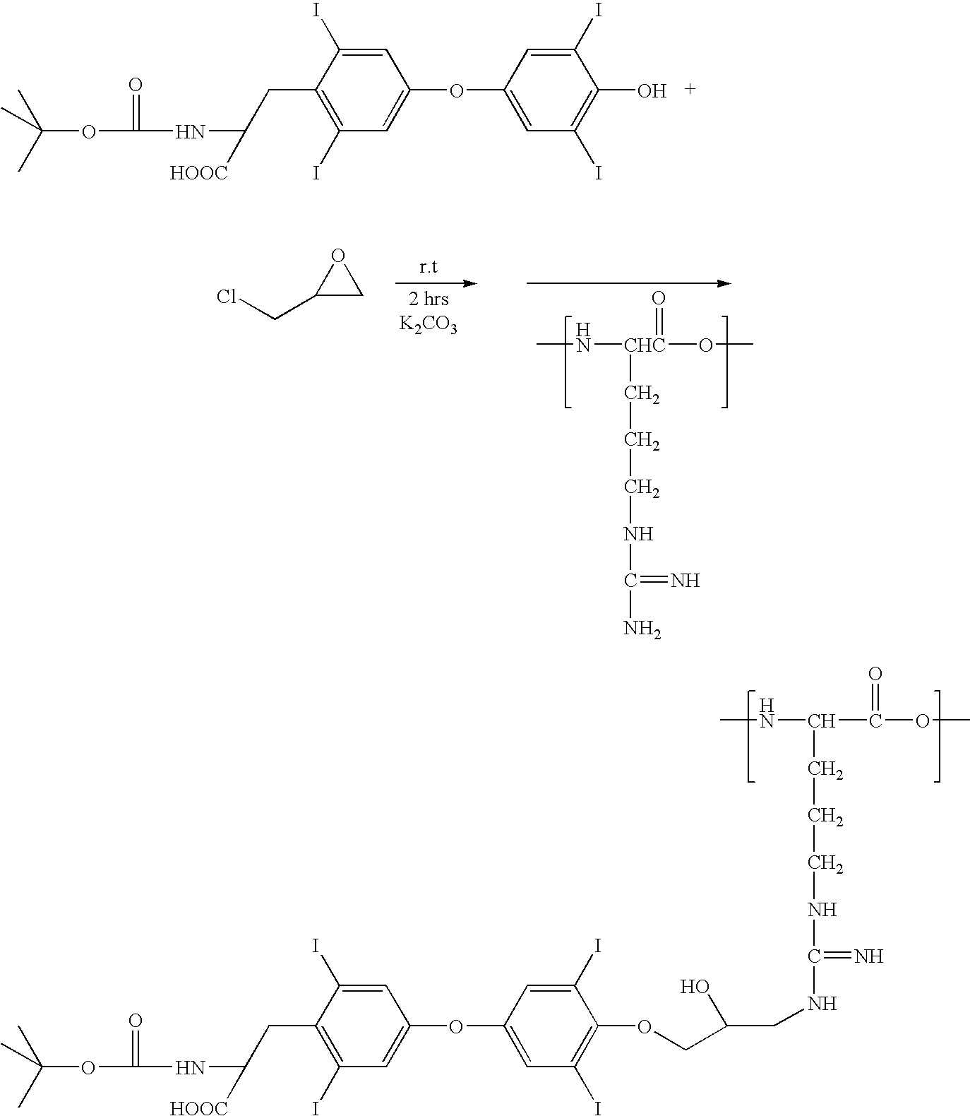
ClCC1CO1.CN[CHC](OC)(=O)CCCNC(N)=N.C(OC(=O)NC(CC1=C(I)C=C(OC2=CC(I)=C(O)C(I)=C2)C=C1I)[HOOC])(C)(C)C.CNC(CCCNC(NCC(COC1=C(I)C=C(OC2=CC(I)=C(CC(NC(OC(C)(C)C)=O)[HOOC])C(I)=C2)C=C1I)O)=N)C(OC)=O
